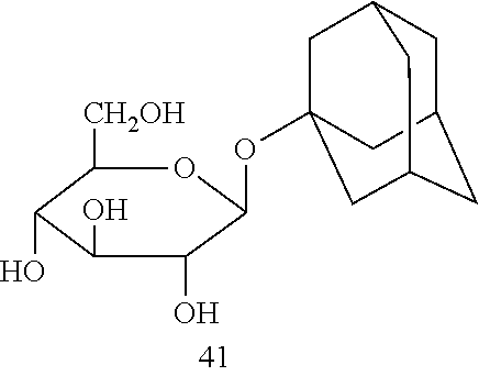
C1([CH2OH])C(O)C(O)C(O)C(OC23CC4CC(CC(C2)C4)C3)O1
